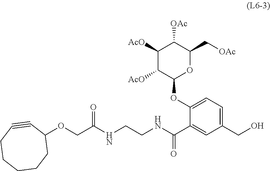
C1(OCC(NCCNC(C2=CC(CO)=CC=C2OC2OC(C[OAc])C([OAc])C([AcO])C2[AcO])=O)=O)C#CCCCCC1
